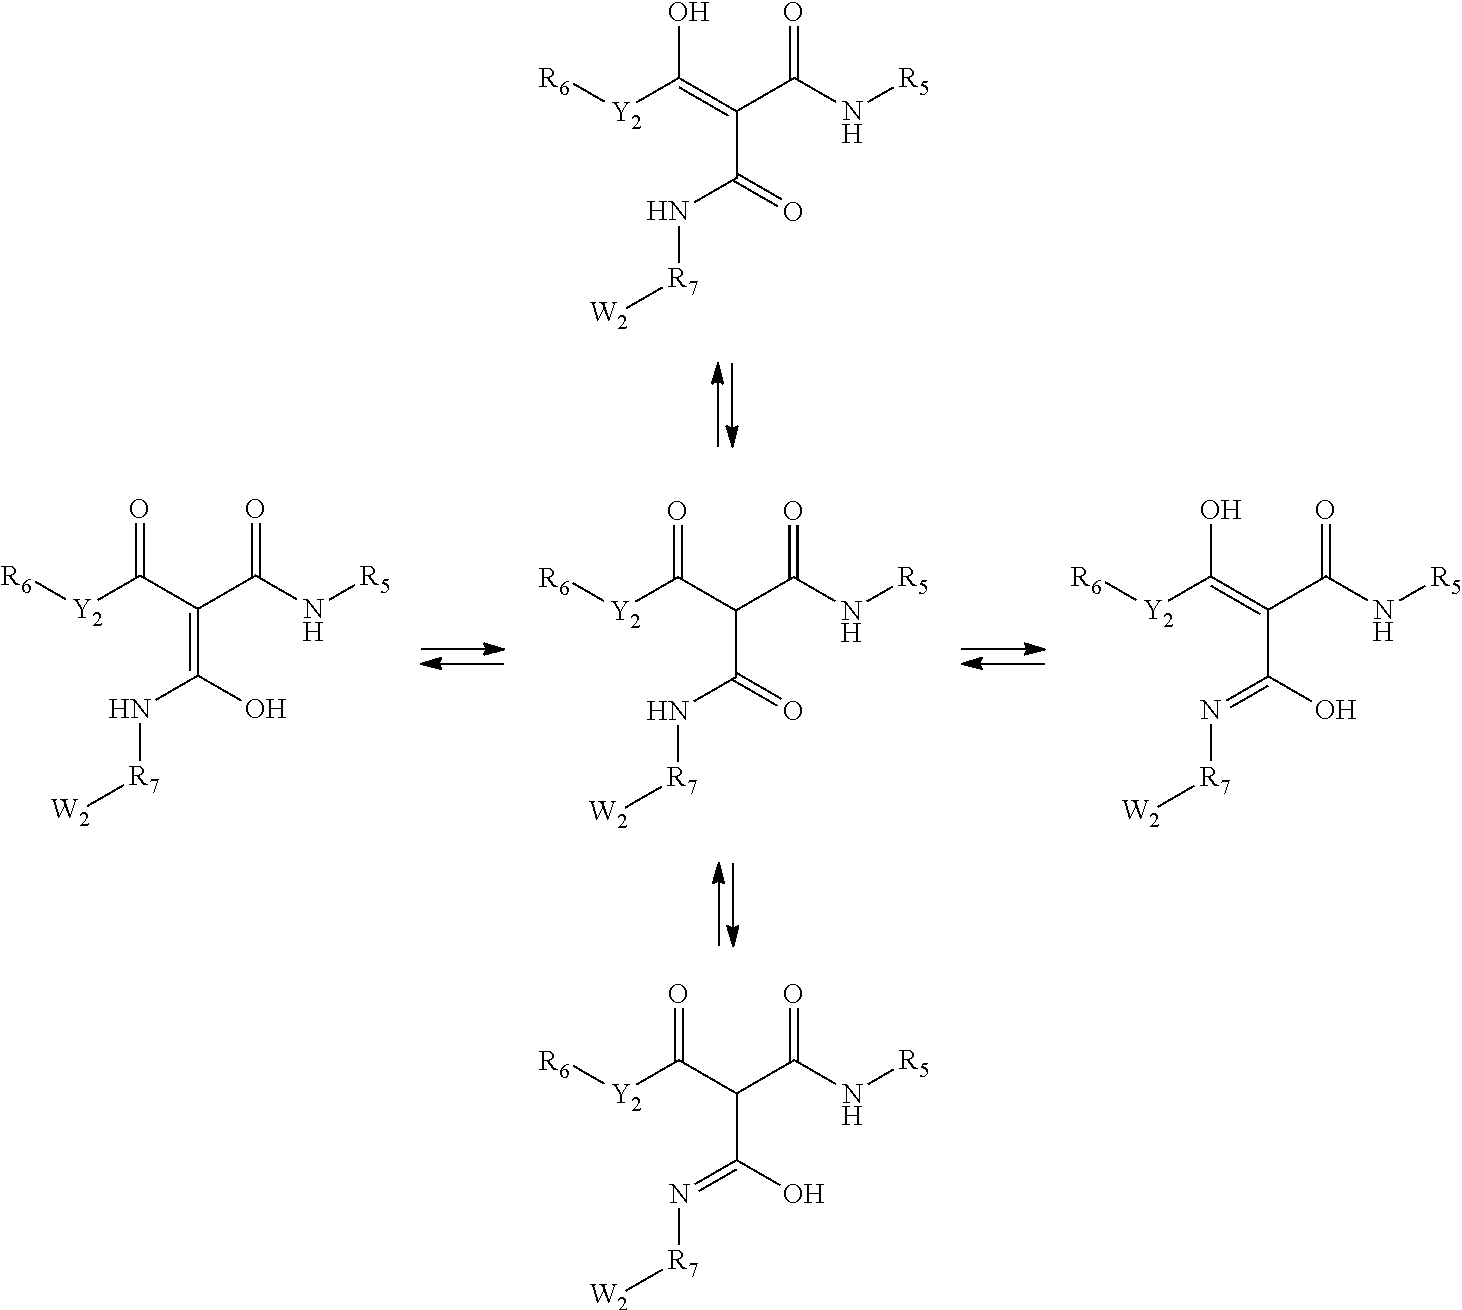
C(C(=O)N[R5])(C(N[R7][W2])=O)C(=O)[Y2][R6].C(C(=O)N[R5])(C(=N[R7][W2])O)=C(O)[Y2][R6].C(C(=O)N[R5])(=C(N[R7][W2])O)C(=O)[Y2][R6].C(C(=O)N[R5])(C(=N[R7][W2])O)C(=O)[Y2][R6].C(C(=O)N[R5])(C(N[R7][W2])=O)=C(O)[Y2][R6]
